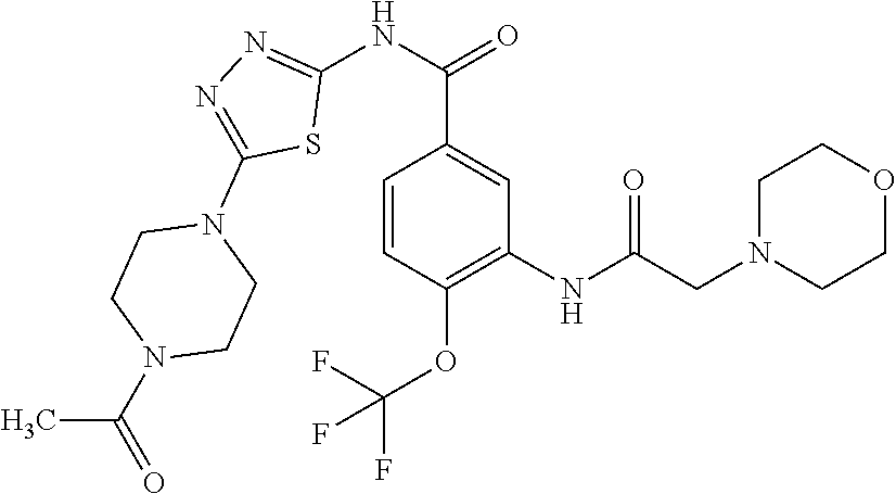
N(C1=NN=C(N2CCN(C(C)=O)CC2)S1)C(=O)C1=CC(NC(CN2CCOCC2)=O)=C(OC(F)(F)F)C=C1
